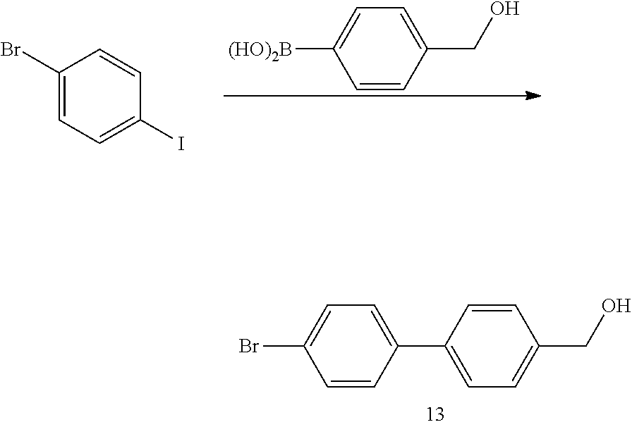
C1=CC(CO)=CC=C1[(HO)2B].C1(Br)=CC=C(I)C=C1.C1=CC(CO)=CC=C1C1=CC=C(Br)C=C1
